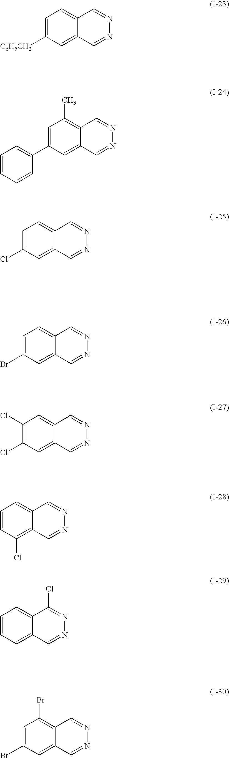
C1=C([C6H5CH2])C=C2C(=C1)C=NN=C2.C1=C(C2=CC=CC=C2)C=C2C(=C1C)C=NN=C2.C1=C(Cl)C=C2C(=C1)C=NN=C2.C1(Cl)=C(Cl)C=C2C(=C1)C=NN=C2.C1=C(Br)C=C2C(=C1)C=NN=C2.C1=CC(Cl)=C2C(=C1)C=NN=C2.C1=CC=C2C(=C1)C(Cl)=NN=C2.C1=C(Br)C=C2C(=C1Br)C=NN=C2
